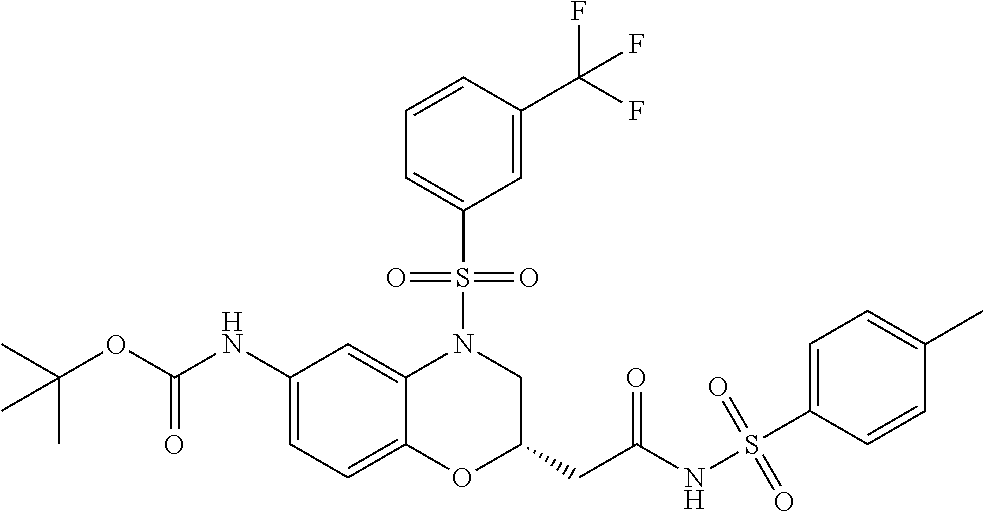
C1(NC(OC(C)(C)C)=O)=CC=C2C(=C1)N(S(C1=CC=CC(C(F)(F)F)=C1)(=O)=O)CC(CC(NS(C1=CC=C(C)C=C1)(=O)=O)=O)O2
